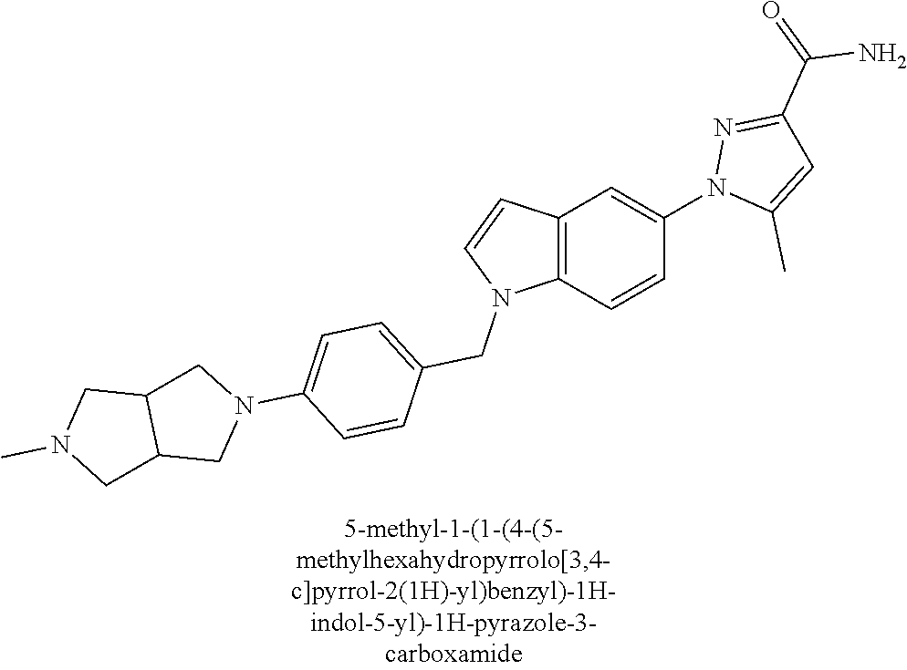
C12=C(C=CC(N3C(C)=CC(C(N)=O)=N3)=C1)N(CC1=CC=C(N3CC4C(C3)CN(C)C4)C=C1)C=C2
